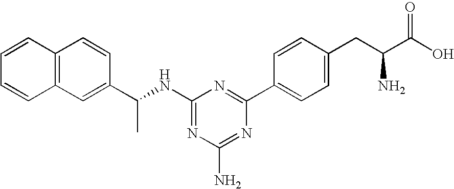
C12=C(C=C(C(C)NC3=NC(N)=NC(C4=CC=C(CC(C(O)=O)N)C=C4)=N3)C=C1)C=CC=C2
